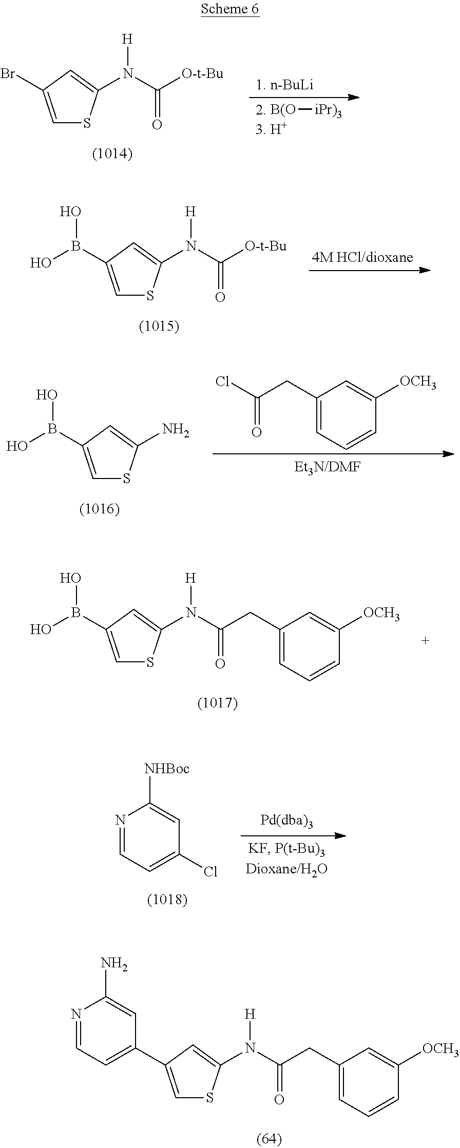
C1=C(C2=CC=NC(N)=C2)C=C(N(C(CC2=CC=CC([OCH3])=C2)=O)[H])S1.C1=C(Br)C=C(N(C([O-t-Bu])=O)[H])S1.[B(O][iPr)3].C1=C(B(O)O)C=C(N(C([O-t-Bu])=O)[H])S1.C1=C(B(O)O)C=C(N)S1.C1(CC(Cl)=O)=CC=CC([OCH3])=C1.C1=C(B(O)O)C=C(N(C(CC2=CC=CC([OCH3])=C2)=O)[H])S1.N1=CC=C(Cl)C=C1[NHBoc]
